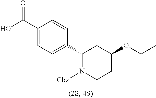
C1(C(O)=O)=CC=C(C2N([Cbz])CCC(OCC)C2)C=C1
